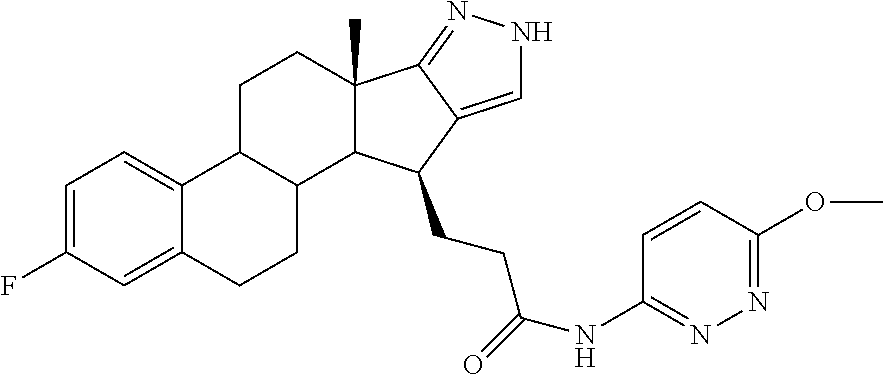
C1=C(F)C=C2C(=C1)C1C(CC2)C2C(C)(CC1)C1=NNC=C1C2CCC(=O)NC1=NN=C(OC)C=C1
